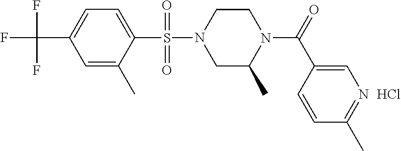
C1=C(S(N2CC(C)N(C(=O)C3=CN=C(C)C=C3)CC2)(=O)=O)C(C)=CC(C(F)(F)F)=C1.Cl
